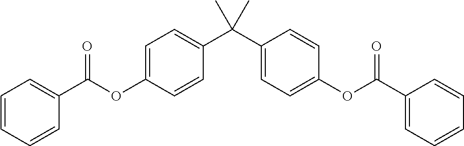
C1=CC=CC(C(=O)OC2=CC=C(C(C)(C3=CC=C(OC(=O)C4=CC=CC=C4)C=C3)C)C=C2)=C1
